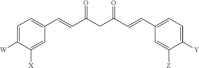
C1=C(C=CC(CC(C=CC2=CC=C([W])C([X])=C2)=O)=O)C=C([Z])C([Y])=C1
